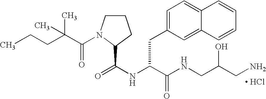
C1CN(C(C(CCC)(C)C)=O)C(C(NC(C(NCC(CN)O)=O)CC2=CC=C3C(=C2)C=CC=C3)=O)C1.[ HCl]
